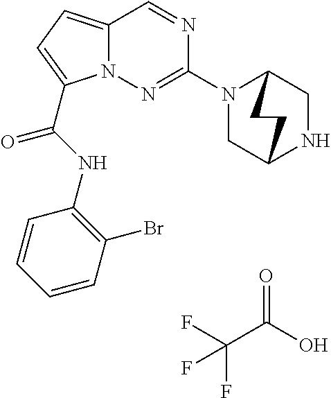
O=C(O)C(F)(F)F.N1=CC2=CC=C(C(NC3=C(Br)C=CC=C3)=O)N2N=C1N1CC2NCC1CC2
